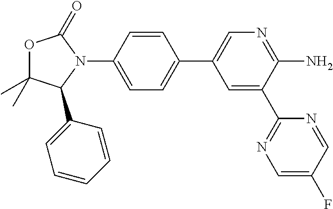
O1C(C)(C)C(C2=CC=CC=C2)N(C2=CC=C(C3=CN=C(N)C(C4=NC=C(F)C=N4)=C3)C=C2)C1=O
